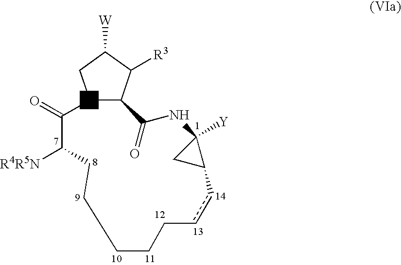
C12C(=O)NC3([Y])CC3ccCCCCCC([R4R5N])C(=O)N1CC([W])C2[R3]
